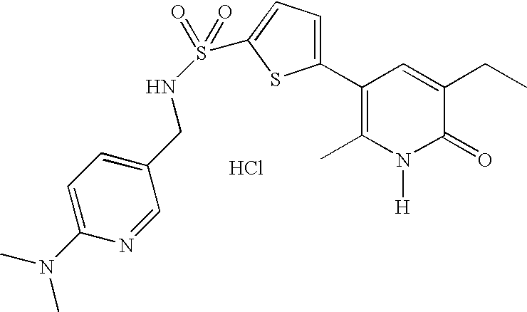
Cl.N(CC1=CC=C(N(C)C)N=C1)S(=O)(=O)C1=CC=C(C2=C(C)N([H])C(=O)C(CC)=C2)S1
